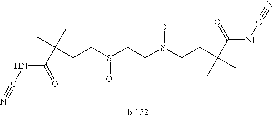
C(CS(=O)CCS(=O)CCC(C)(C)C(=O)NC#N)C(C)(C)C(=O)NC#N
